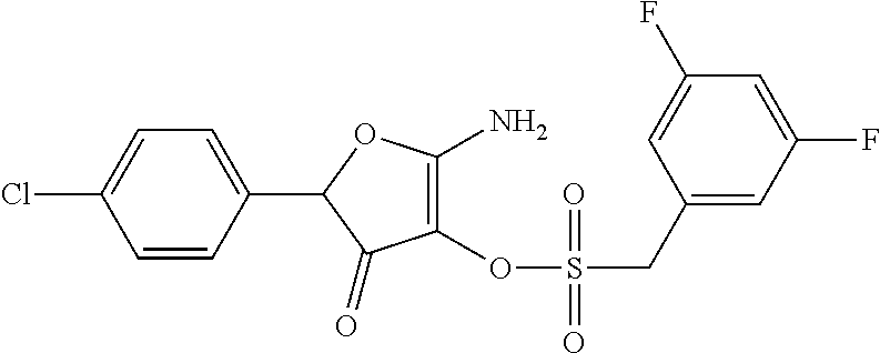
C1(=O)C(OS(CC2=CC(F)=CC(F)=C2)(=O)=O)=C(N)OC1C1=CC=C(Cl)C=C1
